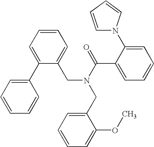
C1(C2=CC=CC=C2)=CC=CC=C1CN(C(C1=CC=CC=C1N1C=CC=C1)=O)CC1=CC=CC=C1OC
